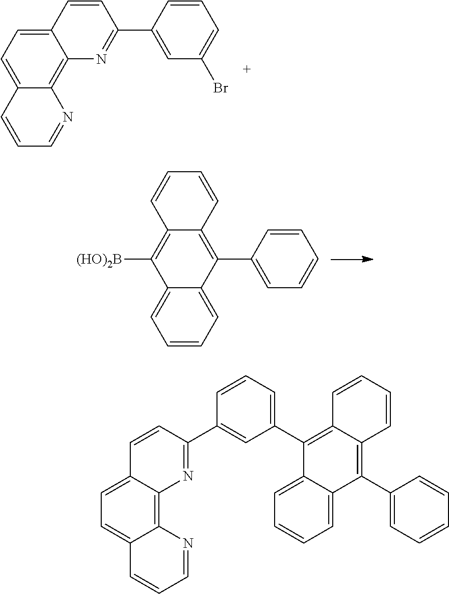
C12=CC=C3C(=C1N=C(C1=CC(Br)=CC=C1)C=C2)N=CC=C3.C1=CC=C2C(=C1)C([(HO)2B])=C1C(=C2C2=CC=CC=C2)C=CC=C1.C12=C3C(=CC=C1C=CC=N2)C=CC(C1=CC(C2=C4C(=C(C5=CC=CC=C5)C5=CC=CC=C52)C=CC=C4)=CC=C1)=N3
